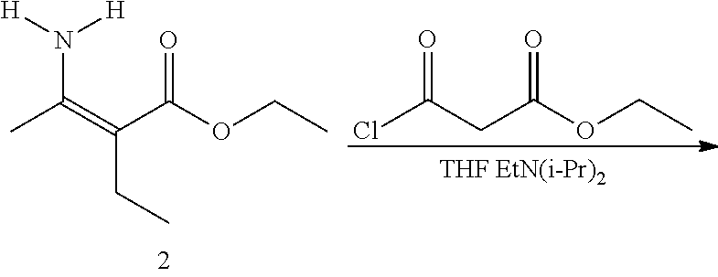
[THF EtN(i-Pr)2].ClC(CC(OCC)=O)=O.CC(=C(C(OCC)=O)CC)N([H])[H]
